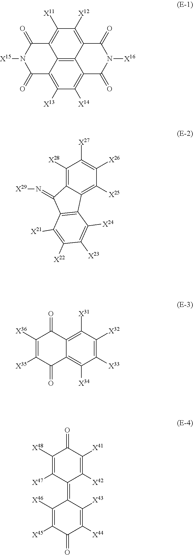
C1([X12])=C2C3=C4C(=C1[X11])C(=O)N([X15])C(=O)C4=C([X13])C([X14])=C3C(=O)N([X16])C2=O.C1([X28])=C2C(=C([X25])C([X26])=C1[X27])C1=C(C2=N[X29])C([X21])=C([X22])C([X23])=C1[X24].C1([X33])=C([X32])C([X31])=C2C(=C1[X34])C(=O)C([X35])=C([X36])C2=O.C1([X48])=C([X47])C(=C2C([X46])=C([X45])C(=O)C([X44])=C2[X43])C([X42])=C([X41])C1=O
